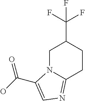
C1N2C(=NC=C2C(O)=O)CCC1C(F)(F)F
